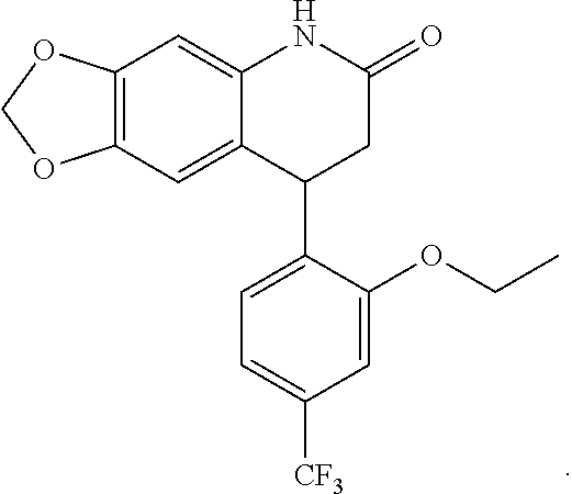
C12=C(C=C3C(=C1)NC(=O)CC3C1=CC=C([CF3])C=C1OCC)OCO2
